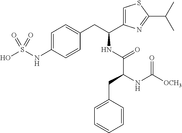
C1=C(NS(O)(=O)=O)C=CC(CC(NC(=O)C(NC([OCH3])=O)CC2=CC=CC=C2)C2=CSC(C(C)C)=N2)=C1
